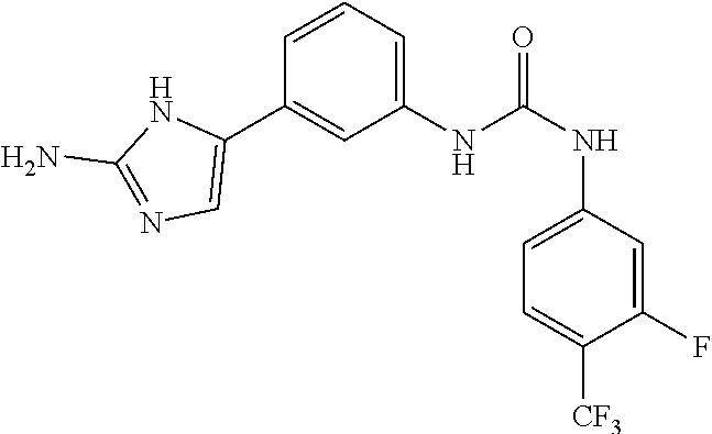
C1(NC(NC2=CC=C([CF3])C(F)=C2)=O)=CC=CC(C2=CN=C(N)N2)=C1
